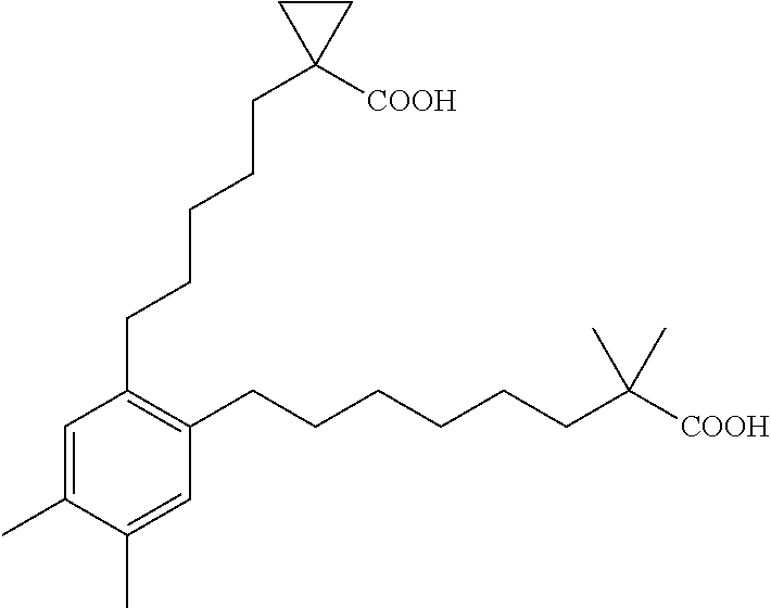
C1=C(C)C(C)=CC(CCCCCCC([COOH])(C)C)=C1CCCCCC1([COOH])CC1
